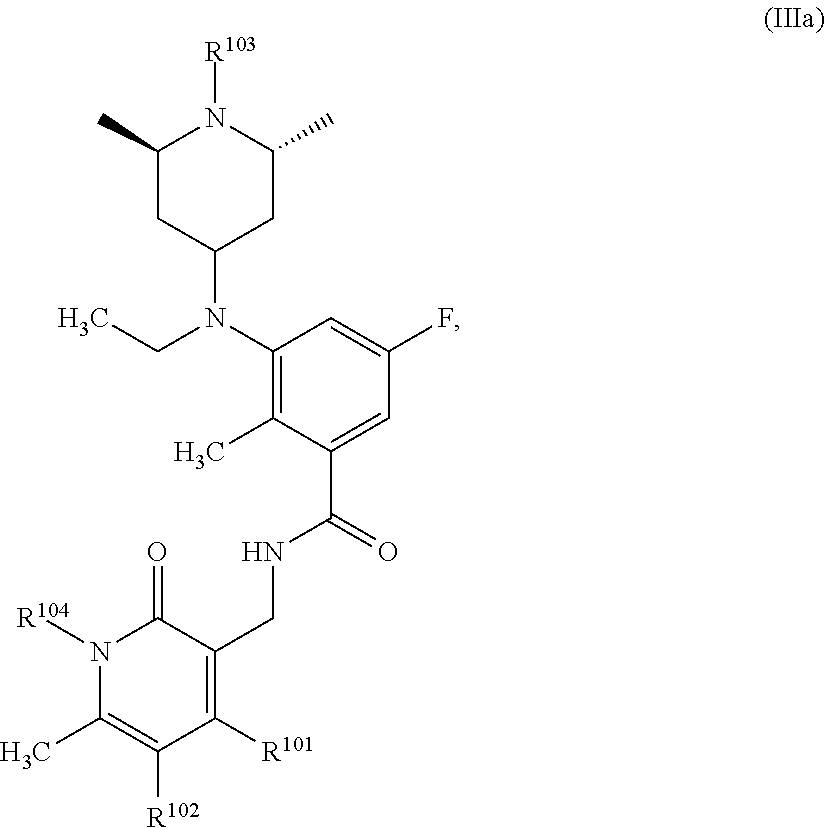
N1([R104])C(C)=C([R102])C([R101])=C(CNC(=O)C2=CC(F)=CC(N(CC)C3CC(C)N([R103])C(C)C3)=C2C)C1=O
